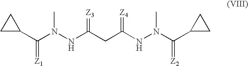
C1C(C(N(NC(CC(NN(C(C2CC2)=[Z2])C)=[Z4])=[Z3])C)=[Z1])C1
